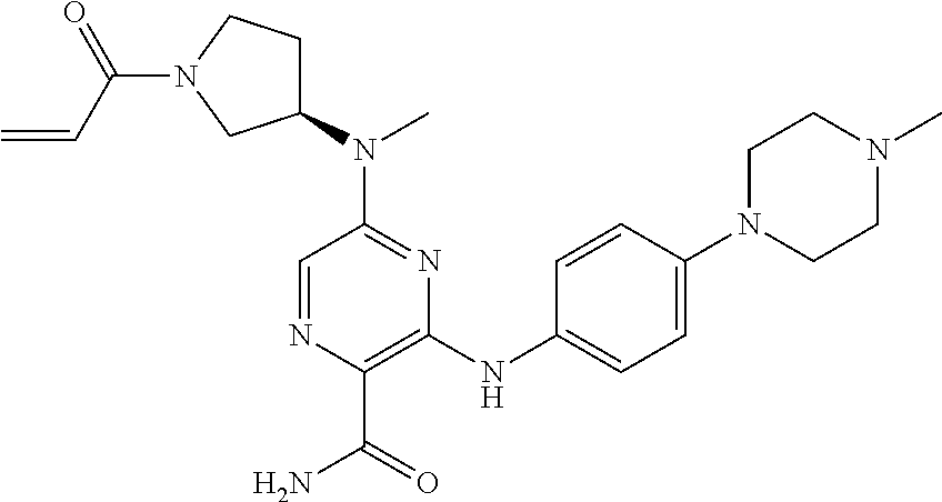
C1=NC(C(=O)N)=C(NC2=CC=C(N3CCN(C)CC3)C=C2)N=C1N(C1CCN(C(C=C)=O)C1)C
